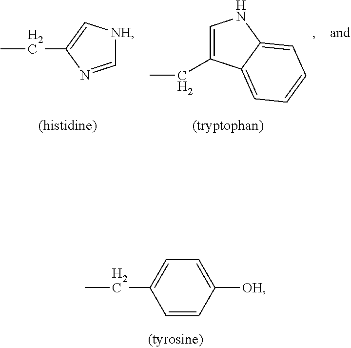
C1=NC(CC)=C[NH]1.C1=C(CC)C2=CC=CC=C2N1.CCC1=CC=C([OH])C=C1
